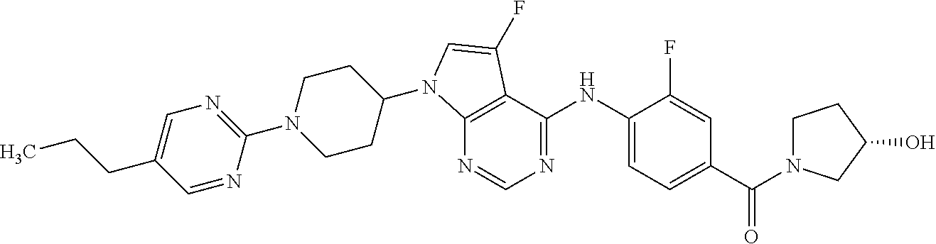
C12=C(C(NC3=CC=C(C(=O)N4CCC(O)C4)C=C3F)=NC=N1)C(F)=CN2C1CCN(C2=NC=C(CCC)C=N2)CC1
